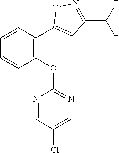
C1(OC2=NC=C(Cl)C=N2)=C(C2=CC(C(F)F)=NO2)C=CC=C1
